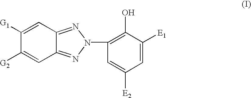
C1([G1])=CC2=NN(C3=C(O)C([E1])=CC([E2])=C3)N=C2C=C1[G2]
